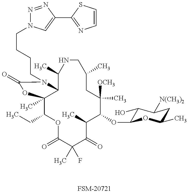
[FSM-20721].C1(CC)C2(C)C(N(CCCCN3N=NC(C4=NC=CS4)=C3)C(=O)O2)C(C)NCC(C)CC([OCH3])(C)C(OC2C(O)C([N(CH3)2])CC(C)O2)C(C)C(=O)C(C)(F)C(=O)O1
